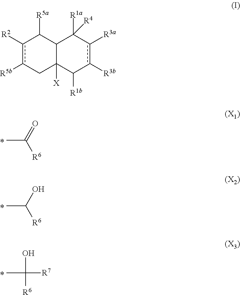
CC([R6])=O.CC([R6])O.CC([R6])(O)[R7].c1([R2])c([R5b])CC2([X])C(C1[R5a])C([R1a])([R4])c([R3a])c([R3b])C2[R1b]
